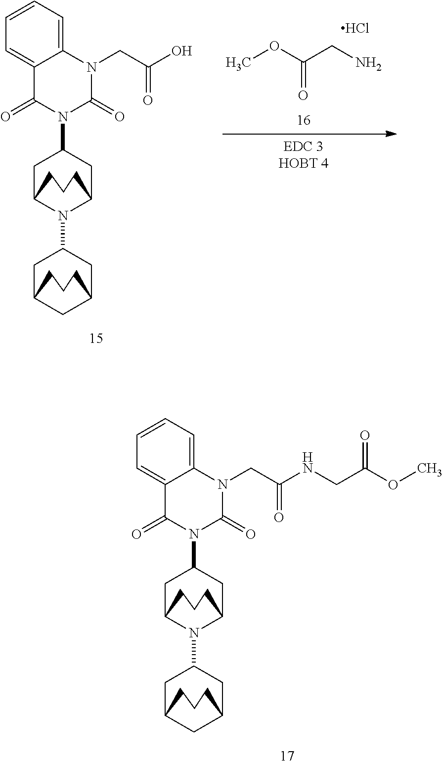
C1C2N(C3CC4CC(C3)CCC4)C(CC1N1C(=O)N(CC(O)=O)C3=CC=CC=C3C1=O)CCC2.COC(CN)=O.Cl.C1C2N(C3CC4CC(C3)CCC4)C(CC1N1C(=O)N(CC(NCC(OC)=O)=O)C3=CC=CC=C3C1=O)CCC2
